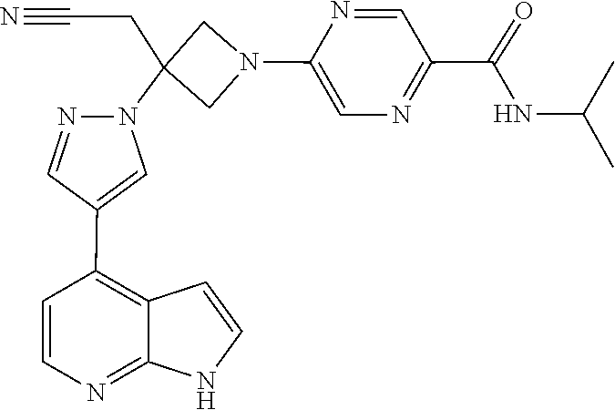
C(C#N)C1(N2N=CC(C3=C4C(=NC=C3)NC=C4)=C2)CN(C2=CN=C(C(NC(C)C)=O)C=N2)C1
